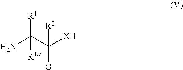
[XH]C(C(N)([R1])[R1a])([G])[R2]
